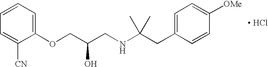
O(CC(CNC(CC1=CC=C([OMe])C=C1)(C)C)O)C1=CC=CC=C1[CN].[ HCl]
